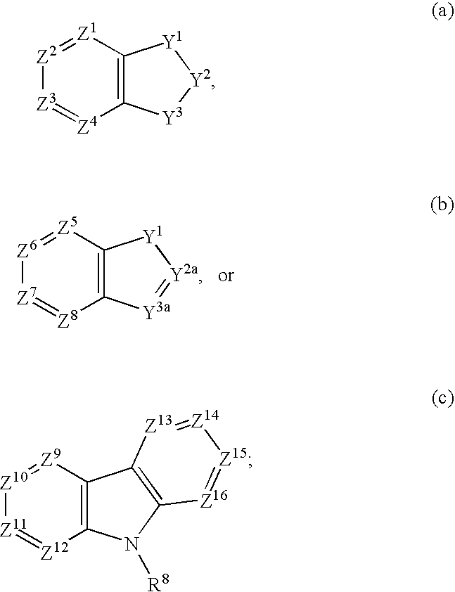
[Z5]1=[Z6][Z7]=[Z8]C2=C1[Y1][Y2a]=[Y3a]2.[Z1]1=[Z2][Z3]=[Z4]C2=C1[Y1][Y2][Y3]2.[Z9]1=[Z10][Z11]=[Z12]C2=C1C1=C(N2[R8])[Z16]=[Z15][Z14]=[Z13]1
